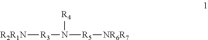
[R2R1N][R3]N([R4])[R5][NR6R7]
